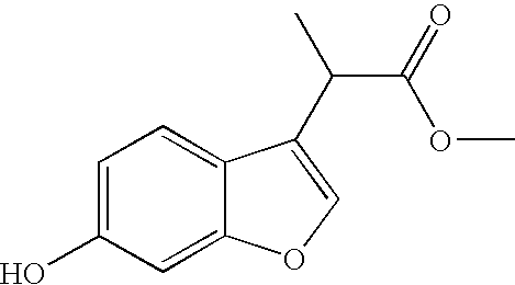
C1=C(O)C=C2C(=C1)C(C(C)C(=O)OC)=CO2
